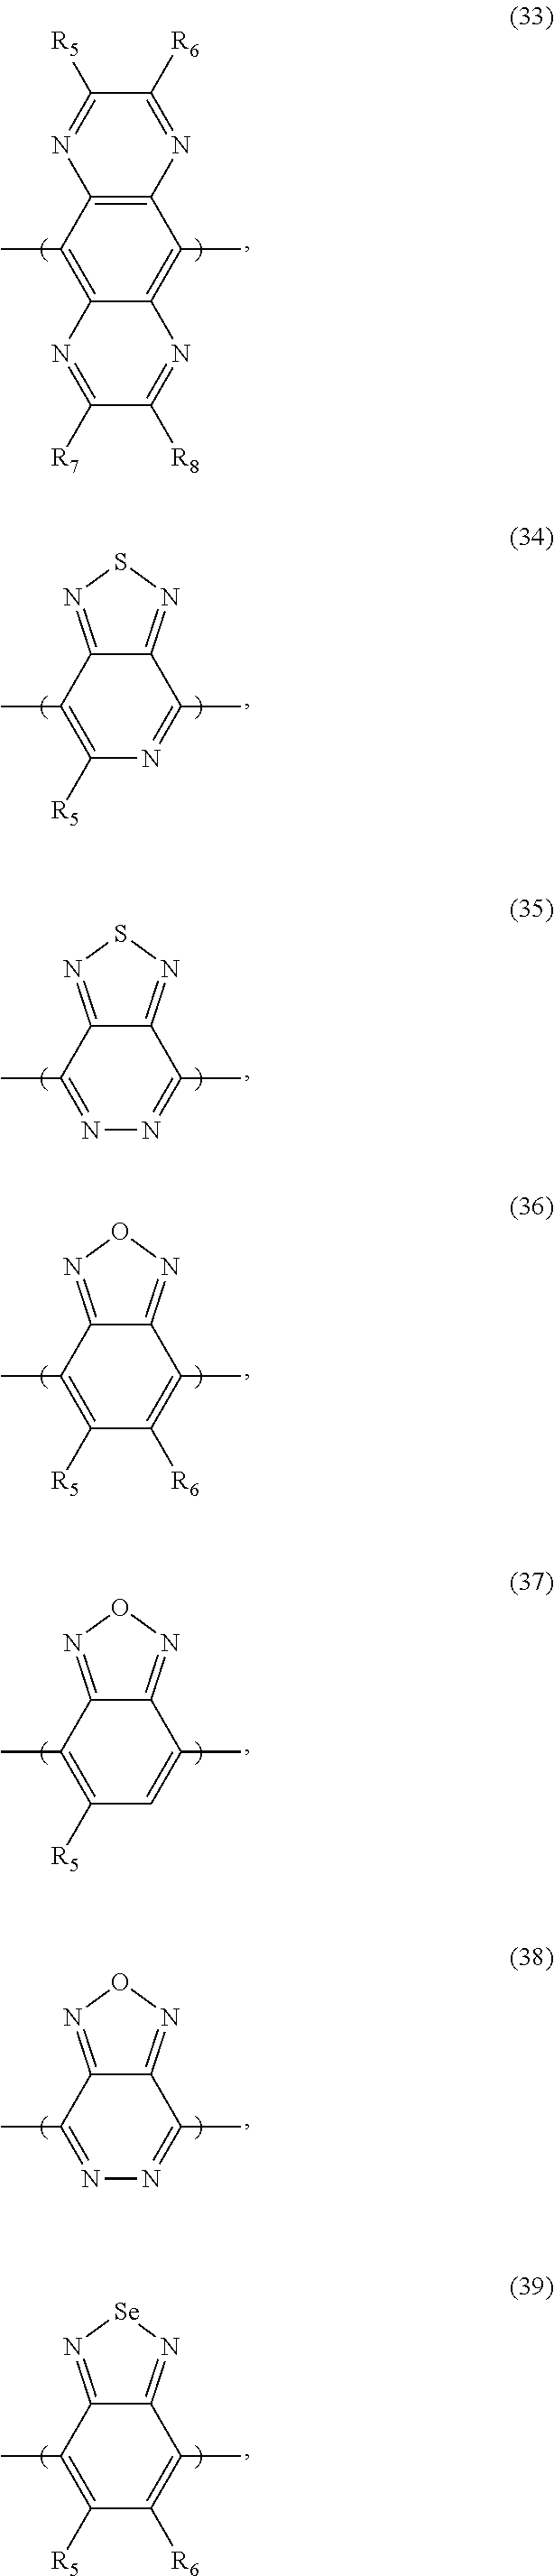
C1([R5])=C(C)C2=NSN=C2C(C)=N1.C1([R5])=C(C)C2=NON=C2C(C)=C1[R6].C1([R5])=C(C)C2=N[Se]N=C2C(C)=C1[R6].C12=C(C)C3=C(C(C)=C1N=C([R8])C([R7])=N2)N=C([R6])C([R5])=N3.N1=C(C)C2=NSN=C2C(C)=N1.C1([R5])=C(C)C2=NON=C2C(C)=C1.N1=C(C)C2=NON=C2C(C)=N1
